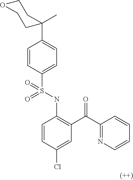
C1=CC(S(NC2=C(C(C3=NC=CC=C3)=O)C=C(Cl)C=C2)(=O)=O)=CC=C1C1(C)CCOCC1
